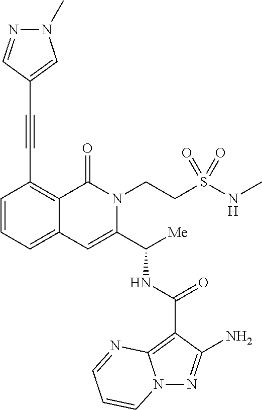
N12N=C(N)C(C(NC(C3=CC4=CC=CC(C#CC5=CN(C)N=C5)=C4C(=O)N3CCS(NC)(=O)=O)[Me])=O)=C1N=CC=C2
